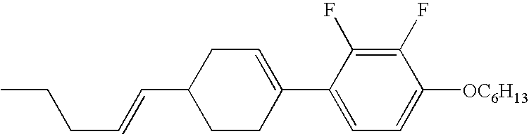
C1(F)=C(F)C(C2=CCC(C=CCCC)CC2)=CC=C1[OC6H13]
